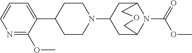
C1(C2=CC=CN=C2OC)CCN(C2CC3N(C(=O)OC)C(C2)COC3)CC1
